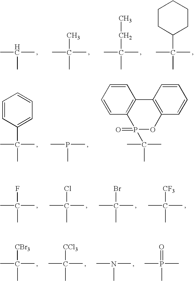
CC(C)(C)CC.CC(C)(C)C1CCCCC1.CC(C)C.CC(C)(C)C.CC(C)(C)C1=CC=CC=C1.CC(C)(C)P1(=O)OC2=C(C3=C1C=CC=C3)C=CC=C2.CP(C)C.CC(C)(C)[CF3].CC(C)(C)Br.CC(C)(C)Cl.CC(C)(C)F.CC(C)(C)[CBr3].CC(C)(C)[CCl3].CN(C)C.CP(C)(C)=O
